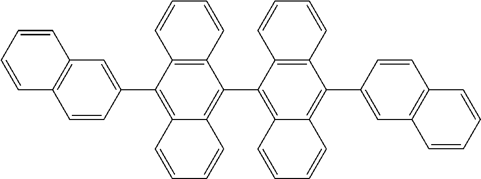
C1=CC=CC2=C1C=CC(C1=C3C(=C(C4=C5C(=C(C6=CC7=C(C=C6)C=CC=C7)C6=C4C=CC=C6)C=CC=C5)C4=C1C=CC=C4)C=CC=C3)=C2
